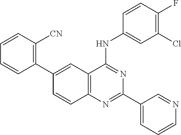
C1(C2=C([CN])C=CC=C2)=CC2=C(C=C1)N=C(C1=CC=CN=C1)N=C2NC1=CC(Cl)=C(F)C=C1
